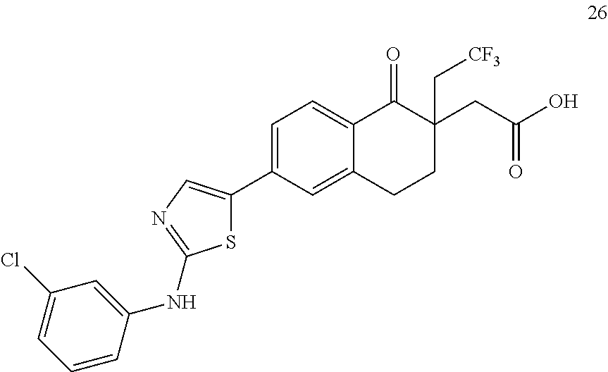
C1(C2=CN=C(NC3=CC(Cl)=CC=C3)S2)=CC=C2C(=C1)CCC(CC(O)=O)(C[CF3])C2=O
